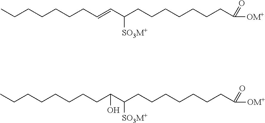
C(CCCCCC=CC(CCCCCCCC(=O)[OM+])[SO3M+])C.C(CCCCCCC(C(CCCCCCCC(=O)[OM+])[SO3M+])O)C
